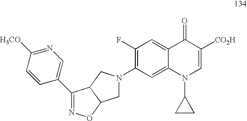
N1=C(C2=CN=C([H3CO])C=C2)C2C(O1)CN(C1=C(F)C=C3C(=C1)N(C1CC1)C=C([CO2H])C3=O)C2
